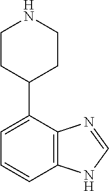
C1=C(C2CCNCC2)C2=C(C=C1)NC=N2
